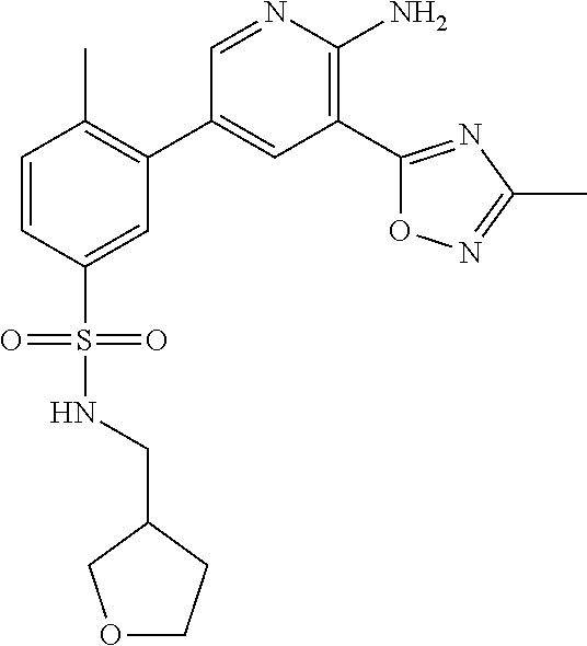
C1=CC(S(=O)(=O)NCC2COCC2)=CC(C2=CC(C3=NC(C)=NO3)=C(N)N=C2)=C1C
